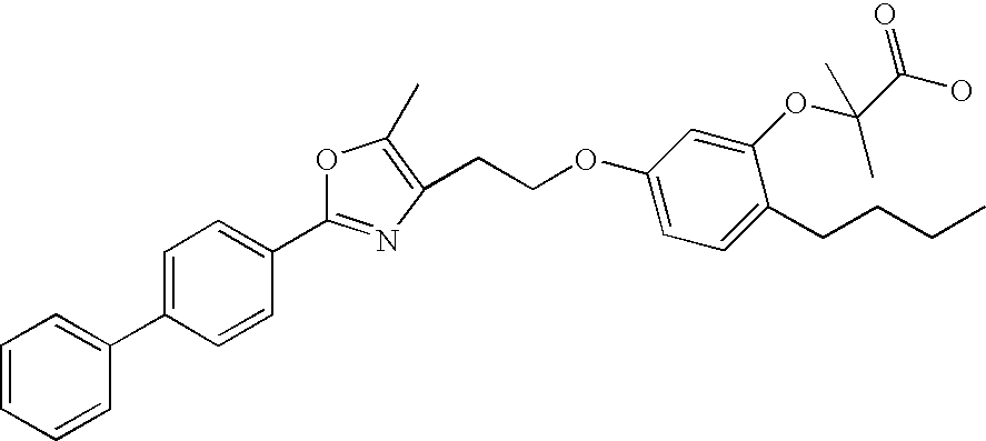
C1=CC=CC(C2=CC=C(C3=NC(CCOC4=CC=C(CCCC)C(OC(C(O)=O)(C)C)=C4)=C(C)O3)C=C2)=C1
